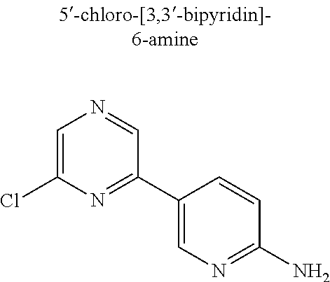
ClC1=CN=CC(C2=CN=C(N)C=C2)=N1
